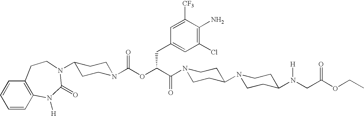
N1(C(C(OC(N2CCC(N3C(=O)N([H])C4=C(C=CC=C4)CC3)CC2)=O)CC2=CC(Cl)=C(N)C([CF3])=C2)=O)CCC(N2CCC(N(CC(OCC)=O)[H])CC2)CC1
